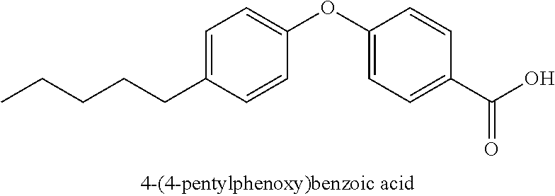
C1=C(CCCCC)C=CC(OC2=CC=C(C(O)=O)C=C2)=C1
